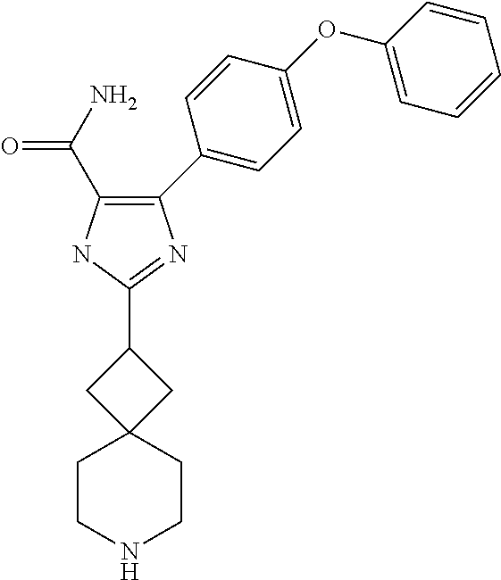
C1(C2CC3(C2)CCNCC3)=NC(C2=CC=C(OC3=CC=CC=C3)C=C2)=C(C(=O)N)N1
